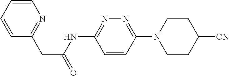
C1=CC(N2CCC([CN])CC2)=NN=C1NC(CC1=NC=CC=C1)=O
